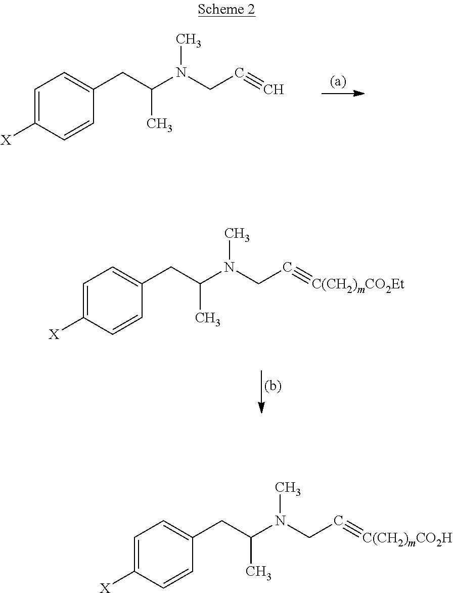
C1=C([X])C=CC(CC(N(C)CC#C)C)=C1.C1=C([X])C=CC(CC(N(C)CC#[C(CH2)mCO2Et])C)=C1.C1=C([X])C=CC(CC(N(C)CC#[C(CH2)mCO2H])C)=C1
